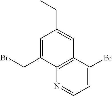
C1=C(CBr)C2=C(C=C1CC)C(Br)=CC=N2
